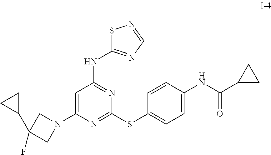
C1(SC2=CC=C(NC(C3CC3)=O)C=C2)=NC(N2CC(F)(C3CC3)C2)=CC(NC2=NC=NS2)=N1
